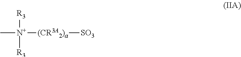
C[N+]([R3])([R3])[(CR3A2)a][SO3]
